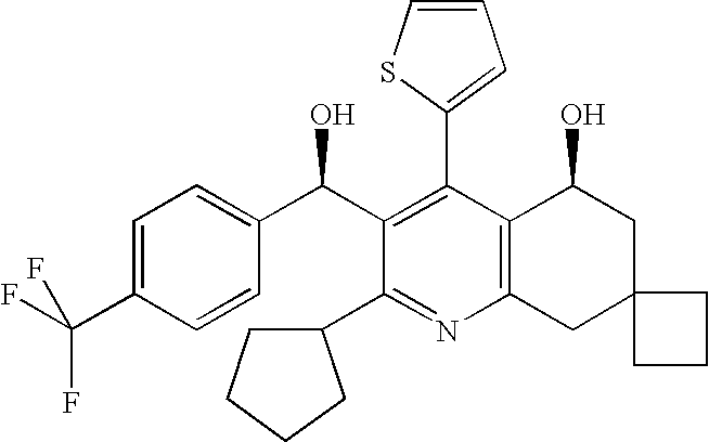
C1(C2=C(C(C3=CC=C(C(F)(F)F)C=C3)O)C(C3CCCC3)=NC3=C2C(O)CC2(C3)CCC2)=CC=CS1
